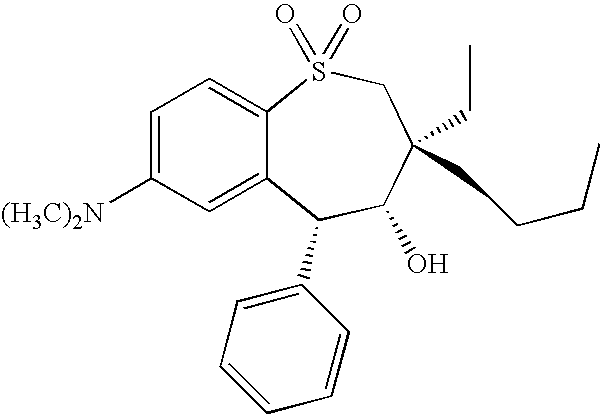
[(H3C)2N]C1=CC=C2C(=C1)C(C1=CC=CC=C1)C(O)C(CC)(CCCC)CS2(=O)=O
